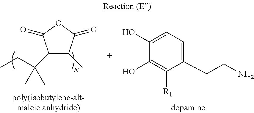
C1(C(CC)(C)C)C(C)C(=O)OC1=O.C1([R1])=C(O)C(O)=CC=C1CCN
